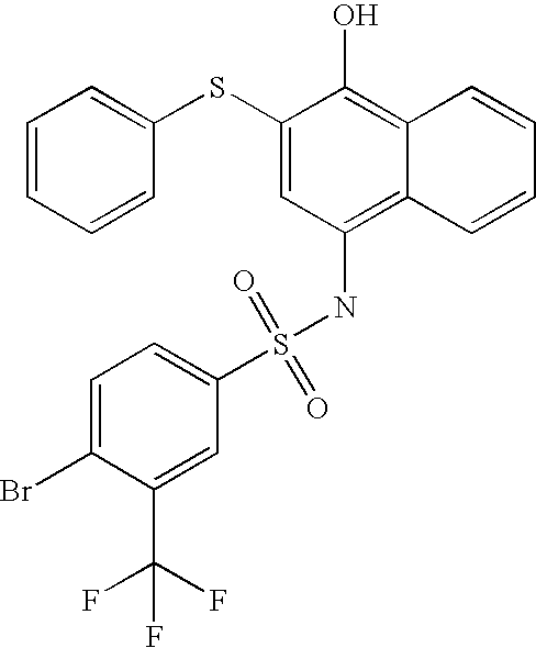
C1=CC=CC(SC2=CC(NS(=O)(=O)C3=CC=C(Br)C(C(F)(F)F)=C3)=C3C(=C2O)C=CC=C3)=C1
